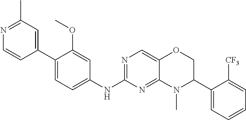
C1(C2=CC(C)=NC=C2)=CC=C(NC2=NC=C3C(=N2)N(C)C(C2=CC=CC=C2[CF3])CO3)C=C1OC
